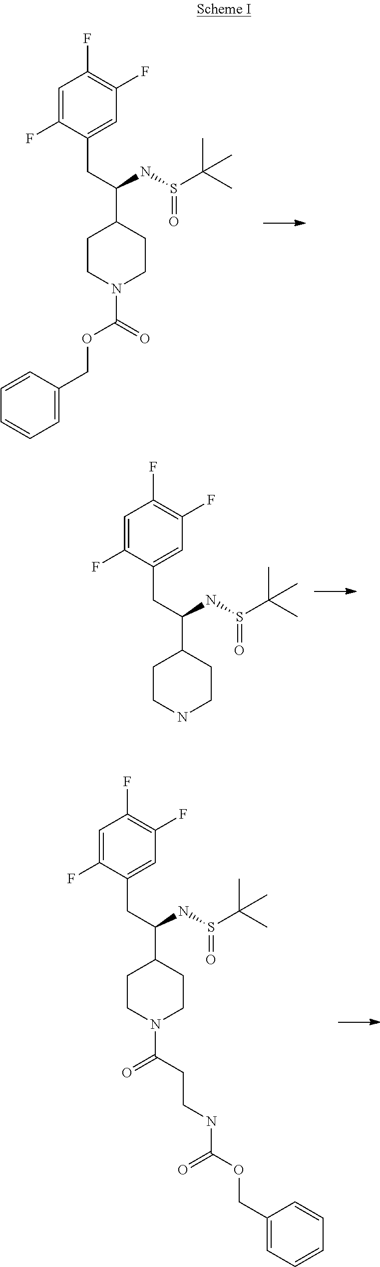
C1=C(COC(=O)N2CCC(C(NS(C(C)(C)C)=O)CC3=CC(F)=C(F)C=C3F)CC2)C=CC=C1.N1CCC(C(NS(C(C)(C)C)=O)CC2=CC(F)=C(F)C=C2F)CC1.N1(C(CCNC(OCC2=CC=CC=C2)=O)=O)CCC(C(NS(C(C)(C)C)=O)CC2=CC(F)=C(F)C=C2F)CC1
